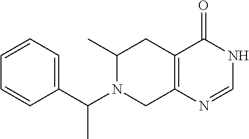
C(N1C(C)CC2=C(C1)N=CNC2=O)(C1=CC=CC=C1)C
